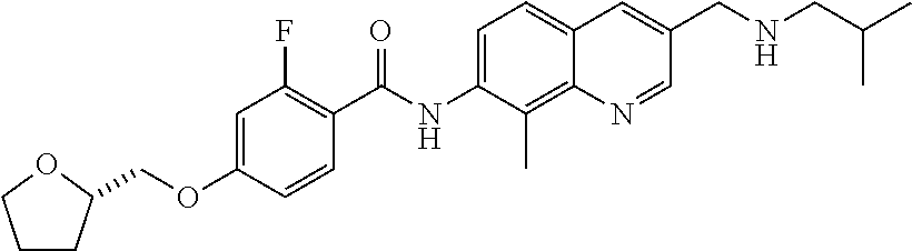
C1CC(COC2=CC(F)=C(C(NC3=CC=C4C(=C3C)N=CC(CNCC(C)C)=C4)=O)C=C2)OC1
